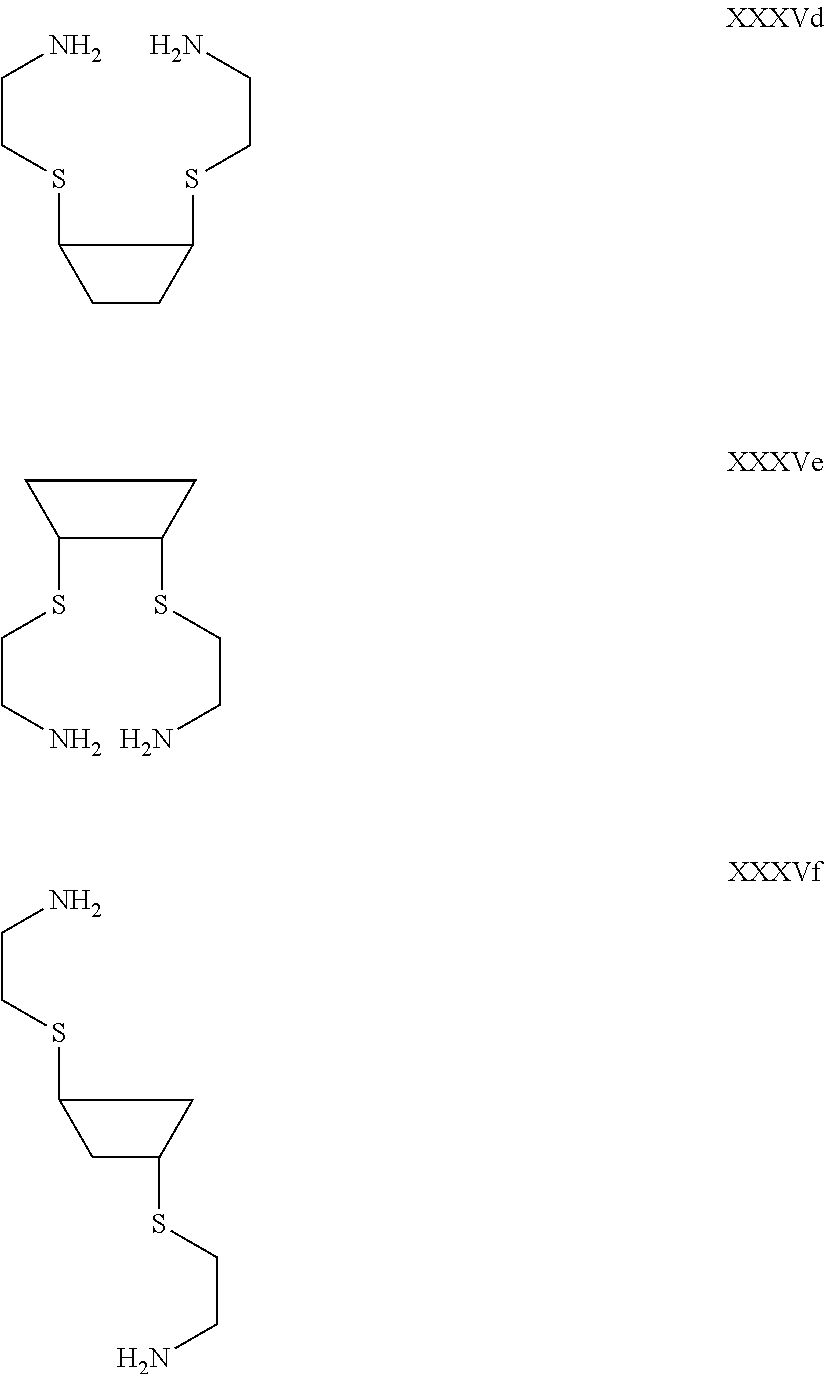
S(C1CCC1SCCN)CCN.S(C1C(SCCN)CC1)CCN.S(C1CC(SCCN)C1)CCN
